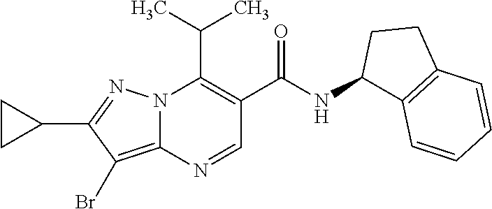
N12C(=C(Br)C(C3CC3)=N1)N=CC(C(=O)NC1C3=C(CC1)C=CC=C3)=C2C(C)C
